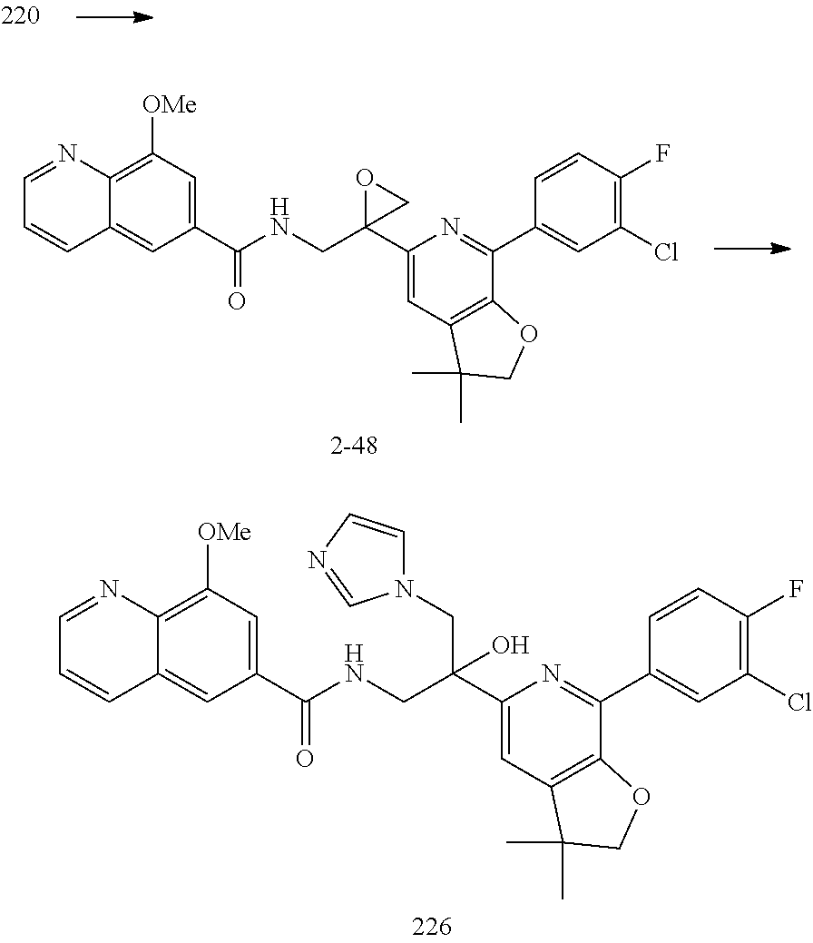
C1(C2(CNC(C3=CC([OMe])=C4C(=C3)C=CC=N4)=O)CO2)=CC2=C(C(C3=CC(Cl)=C(F)C=C3)=N1)OCC2(C)C.C1(C(CNC(C2=CC([OMe])=C3C(=C2)C=CC=N3)=O)(CN2C=CN=C2)O)=CC2=C(C(C3=CC(Cl)=C(F)C=C3)=N1)OCC2(C)C
